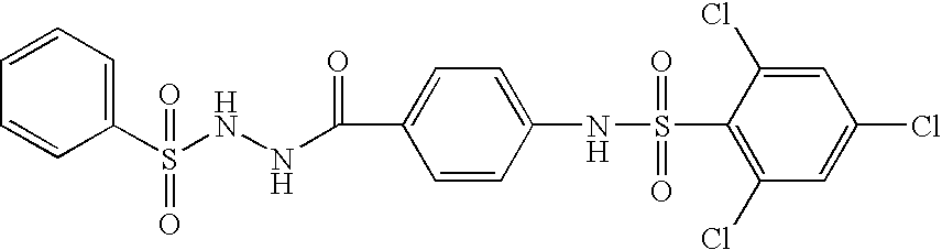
C1=CC(S(NNC(=O)C2=CC=C(NS(C3=C(Cl)C=C(Cl)C=C3Cl)(=O)=O)C=C2)(=O)=O)=CC=C1
